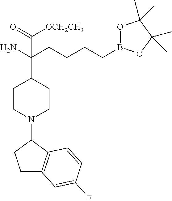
NC(CCCCB1OC(C)(C)C(C)(C)O1)(C1CCN(C2CCC3=C2C=CC(F)=C3)CC1)C(=O)[OCH2CH3]
